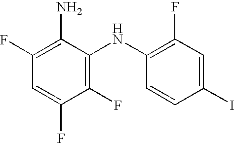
C1(F)=C(N)C(NC2=C(F)C=C(I)C=C2)=C(F)C(F)=C1
